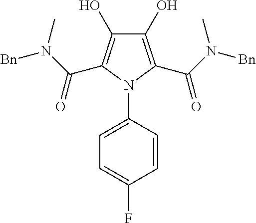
C1(O)=C(C(N([Bn])C)=O)N(C2=CC=C(F)C=C2)C(C(N([Bn])C)=O)=C1O
